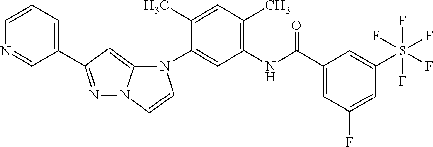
N1=C(C2=CC=CN=C2)C=C2N1C=CN2C1=CC(NC(C2=CC(F)=CC(S(F)(F)(F)(F)F)=C2)=O)=C(C)C=C1C
